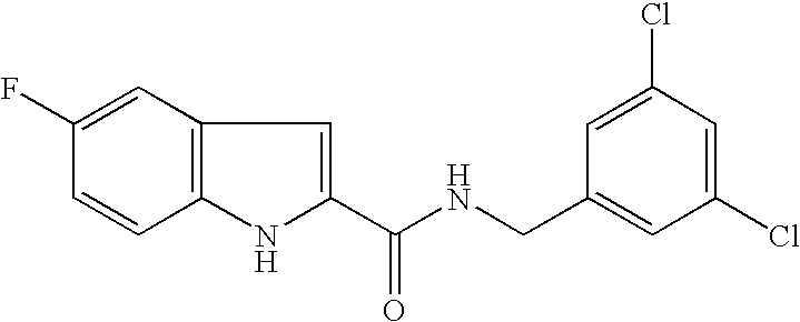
C1(C(NCC2=CC(Cl)=CC(Cl)=C2)=O)=CC2=C(N1)C=CC(F)=C2
